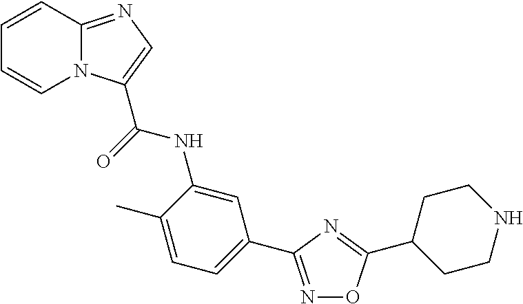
N1=C(C2=CC=C(C)C(NC(=O)C3=CN=C4N3C=CC=C4)=C2)N=C(C2CCNCC2)O1
